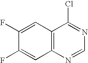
C12=C(N=CN=C1Cl)C=C(F)C(F)=C2
